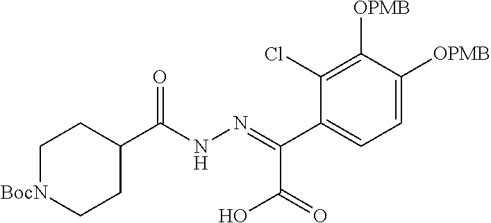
C1(Cl)=C([OPMB])C([OPMB])=CC=C1C(=NNC(C1CC[BocN]CC1)=O)C(O)=O
